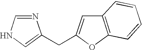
N1=CNC=C1CC1=CC2=C(O1)C=CC=C2
